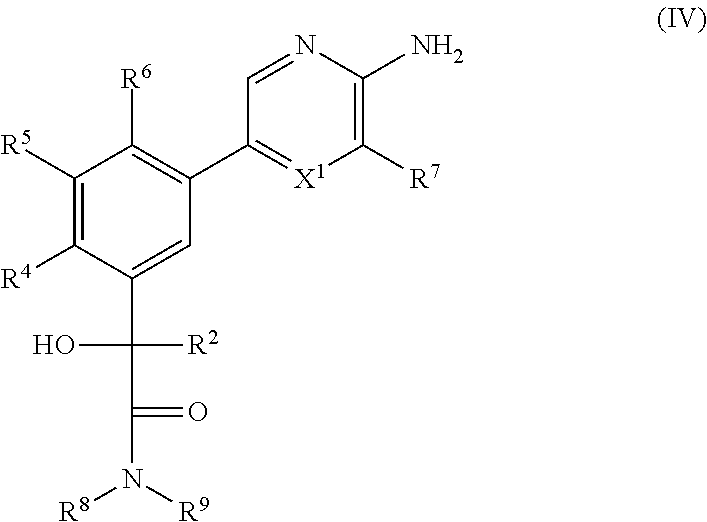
C1([R5])=C([R4])C(C(C(N([R9])[R8])=O)([R2])O)=CC(C2=[X1]C([R7])=C(N)N=C2)=C1[R6]
